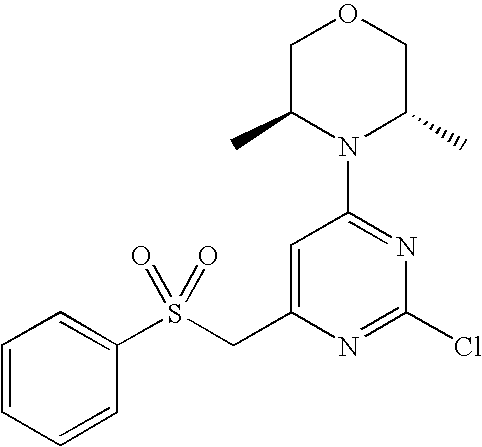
C1C(C)N(C2=NC(Cl)=NC(CS(C3=CC=CC=C3)(=O)=O)=C2)C(C)CO1
